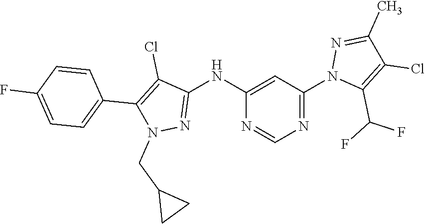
C1(NC2=NN(CC3CC3)C(C3=CC=C(F)C=C3)=C2Cl)=CC(N2C(C(F)F)=C(Cl)C(C)=N2)=NC=N1
